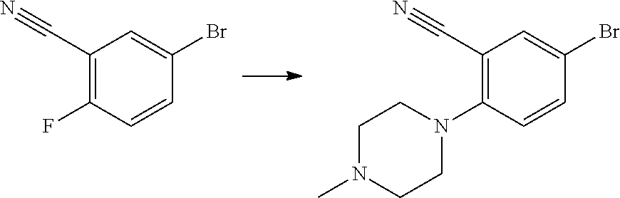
C1(C#N)=C(F)C=CC(Br)=C1.C1(C#N)=C(N2CCN(C)CC2)C=CC(Br)=C1
